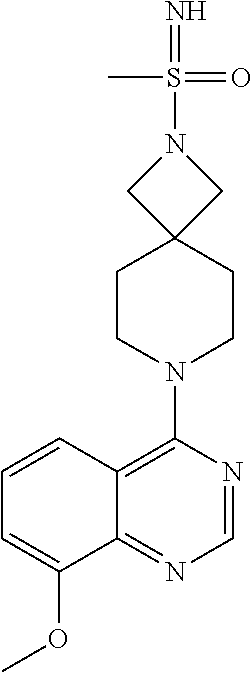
C1(N2CCC3(CC2)CN(S(=N)(=O)C)C3)=C2C(=NC=N1)C(OC)=CC=C2
